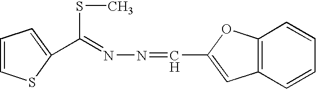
C(=NN=CC1=CC2=C(O1)C=CC=C2)(SC)C1=CC=CS1
